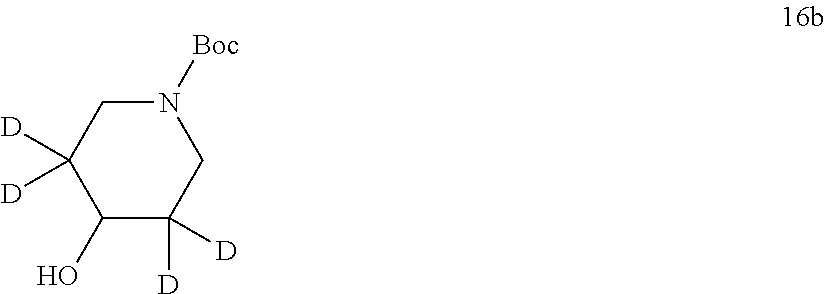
C1(O)C([D])([D])CN([Boc])CC1([D])[D]
